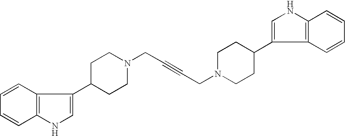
C1=CC2=C(C=C1)NC=C2C1CCN(CC#CCN2CCC(C3=CNC4=C3C=CC=C4)CC2)CC1
